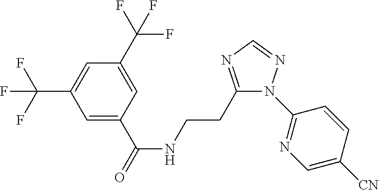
C1=C(C(=O)NCCC2=NC=NN2C2=NC=C([CN])C=C2)C=C(C(F)(F)F)C=C1C(F)(F)F
